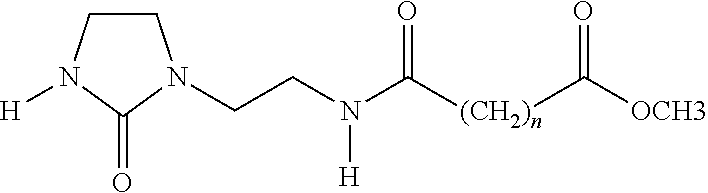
C1CN([H])C(=O)N1CCN(C([(CH2)n]C([OCH3])=O)=O)[H]
